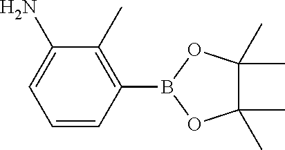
C1=CC(B2OC(C)(C)C(C)(C)O2)=C(C)C(N)=C1
